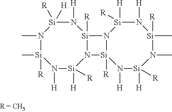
N1(C)[Si](C)([R])N([H])[Si]([H])([R])N2[Si]([R])(N([H])[Si]1([R])[H])N1[Si]2([R])N([H])[Si]([H])([R])N(C)[Si](C)([R])N([H])[Si]1([H])[R]
